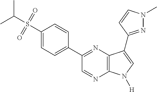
CC(S(=O)(=O)C1=CC=C(C2=NC3=C(N=C2)N([H])C=C3C2=NN(C)C=C2)C=C1)C
